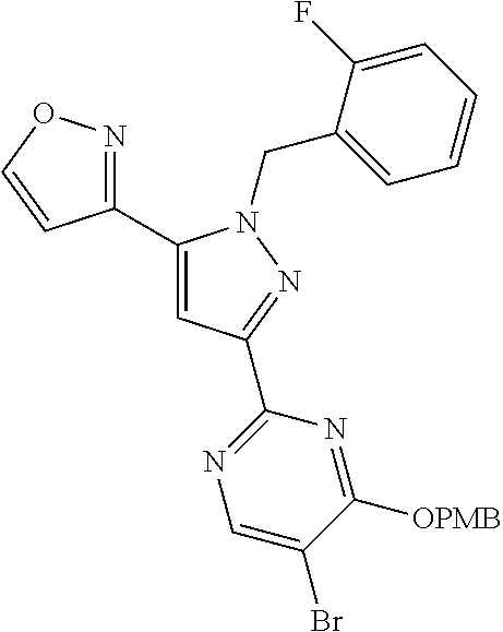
C1(C2=CC(C3=NC=C(Br)C([OPMB])=N3)=NN2CC2=CC=CC=C2F)=NOC=C1
